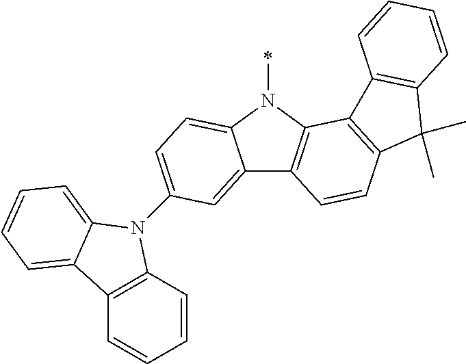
C12=CC(N3C4=C(C=CC=C4)C4=CC=CC=C34)=CC=C1N(C)C1=C2C=CC2=C1C1=C(C2(C)C)C=CC=C1
